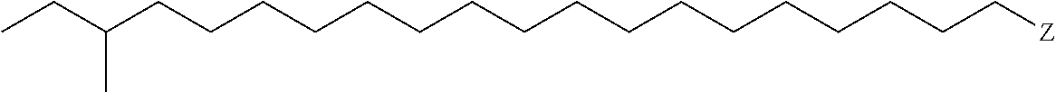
C(CCCCC[Z])CCCCCCCCCCCC(CC)C
